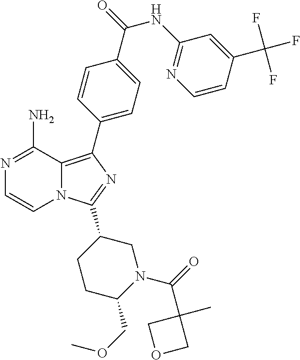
N12C(=C(C3=CC=C(C(=O)NC4=NC=CC(C(F)(F)F)=C4)C=C3)N=C1C1CCC(COC)N(C(=O)C3(C)COC3)C1)C(N)=NC=C2
